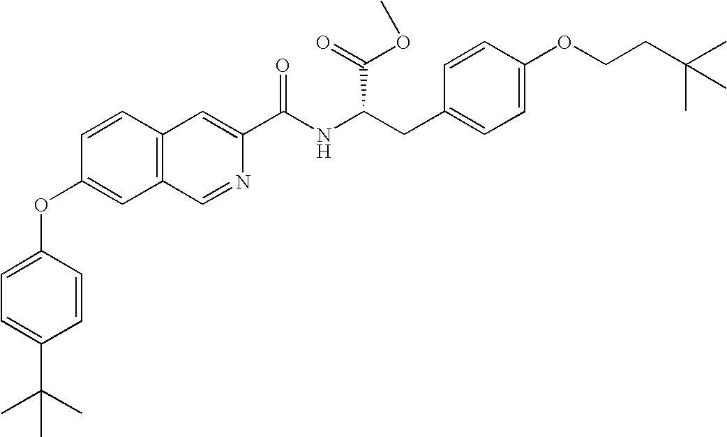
C1=CC2=C(C=C1OC1=CC=C(C(C)(C)C)C=C1)C=NC(C(NC(CC1=CC=C(OCCC(C)(C)C)C=C1)C(OC)=O)=O)=C2
